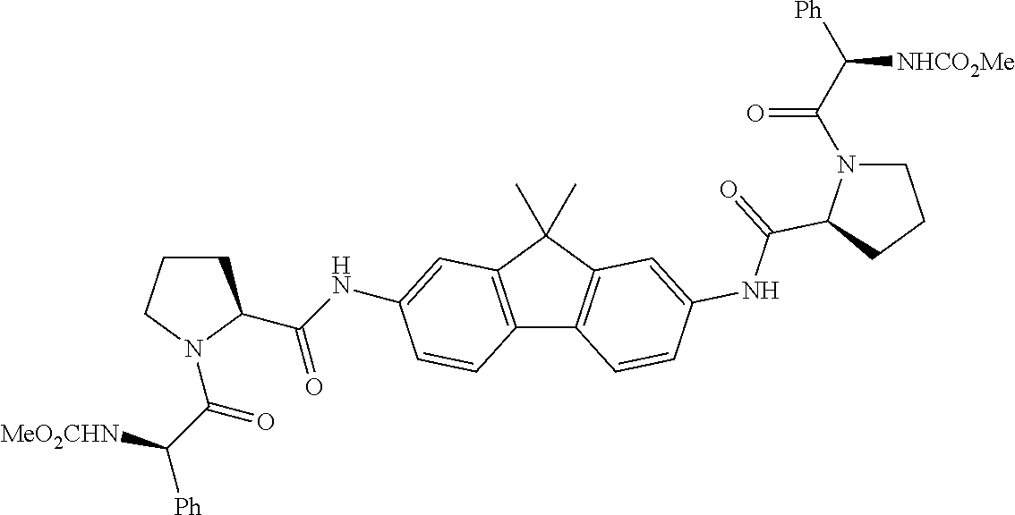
C1CCN(C(C([MeO2CHN])[Ph])=O)C1C(NC1=CC2=C(C3=C(C2(C)C)C=C(NC(=O)C2N(C(C([Ph])[NHCO2Me])=O)CCC2)C=C3)C=C1)=O
